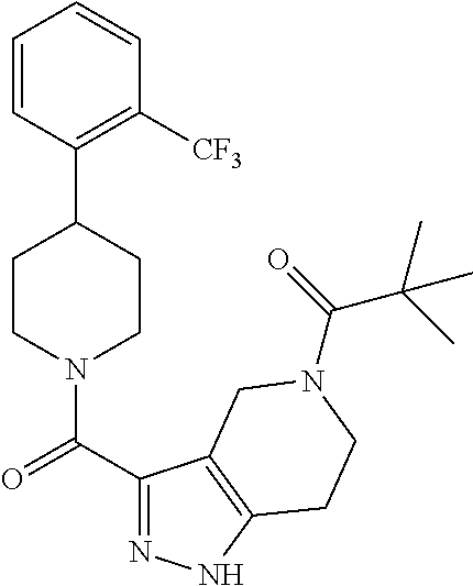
C1=CC(C2CCN(C(C3=NNC4=C3CN(C(=O)C(C)(C)C)CC4)=O)CC2)=C([CF3])C=C1
